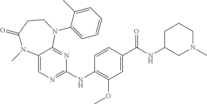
C1=CC(NC2=NC=C3C(=N2)N(C2=CC=CC=C2C)CCC(=O)N3C)=C(OC)C=C1C(NC1CN(C)CCC1)=O
